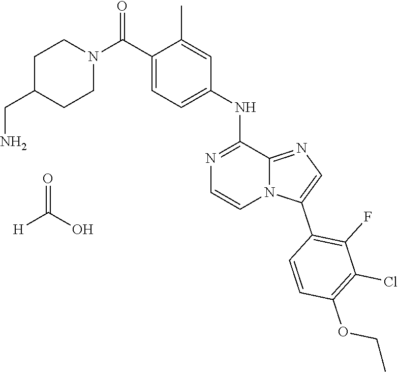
C1(C(N2CCC(CN)CC2)=O)=CC=C(NC2=NC=CN3C2=NC=C3C2=C(F)C(Cl)=C(OCC)C=C2)C=C1C.O=C(O)[H]
